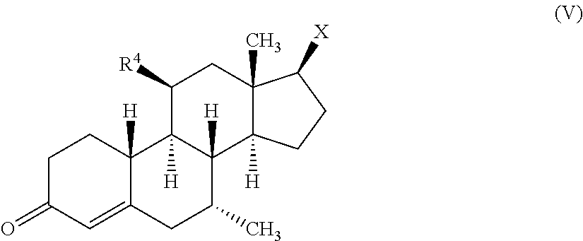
C1C(=O)C=C2C([H])(C1)C1([H])C([H])(C(C)C2)C2([H])C(C)(CC1[R4])C([X])CC2
